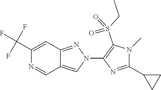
C12=CN(C3=C(S(CC)(=O)=O)N(C)C(C4CC4)=N3)N=C1C=C(C(F)(F)F)N=C2
